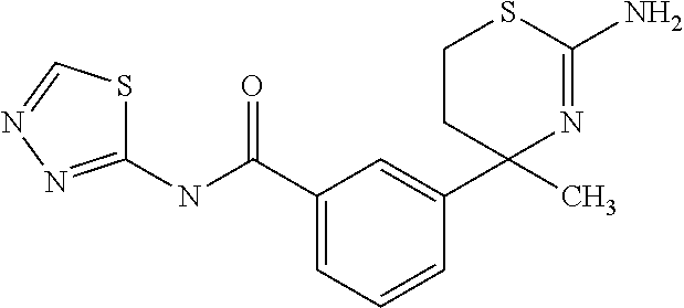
C1CC(C2=CC(C(=O)NC3=NN=CS3)=CC=C2)(C)N=C(N)S1
